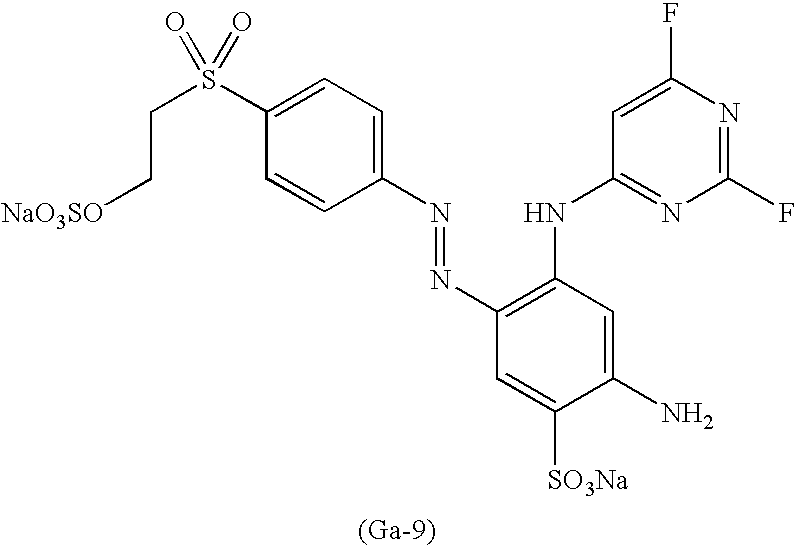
C1(S(CC[OSO3Na])(=O)=O)=CC=C(N=NC2=C(NC3=NC(F)=NC(F)=C3)C=C(N)C([SO3Na])=C2)C=C1.[(Ga-9)]
